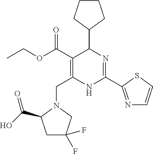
C1(C2C(C(OCC)=O)=C(CN3C(C(O)=O)CC(F)(F)C3)NC(C3=NC=CS3)=N2)CCCC1
